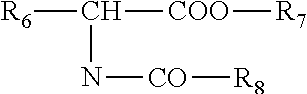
[R6]C([COO][R7])N[CO][R8]
